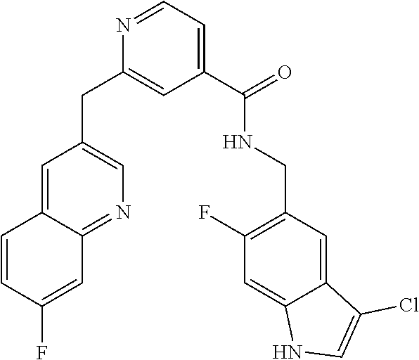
C1(C(=O)NCC2=C(F)C=C3C(=C2)C(Cl)=CN3)=CC=NC(CC2=CN=C3C(=C2)C=CC(F)=C3)=C1
